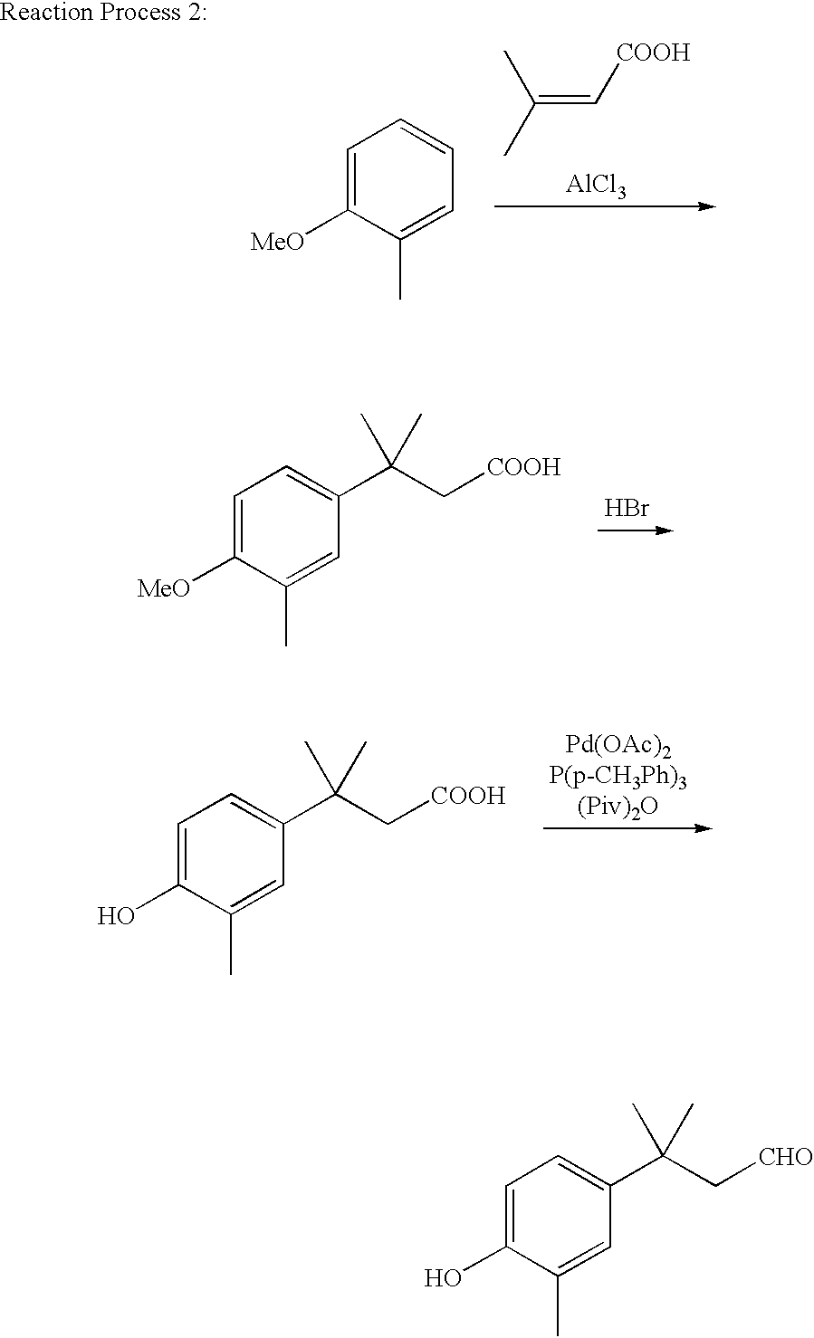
C1=C([MeO])C(C)=CC=C1.C(=C[COOH])(C)C.[AlCl3].C1=C([MeO])C(C)=CC(C(C[COOH])(C)C)=C1.Br.C1=C(O)C(C)=CC(C(C[COOH])(C)C)=C1.C1=C(O)C(C)=CC(C(C[CHO])(C)C)=C1
